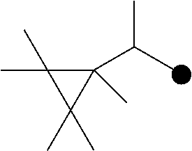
C1(C(C)C)(C)C(C)(C)C1(C)C
